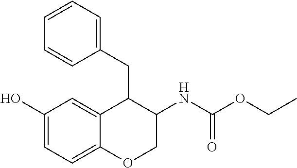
C1(O)=CC=C2C(=C1)C(CC1=CC=CC=C1)C(NC(OCC)=O)CO2
